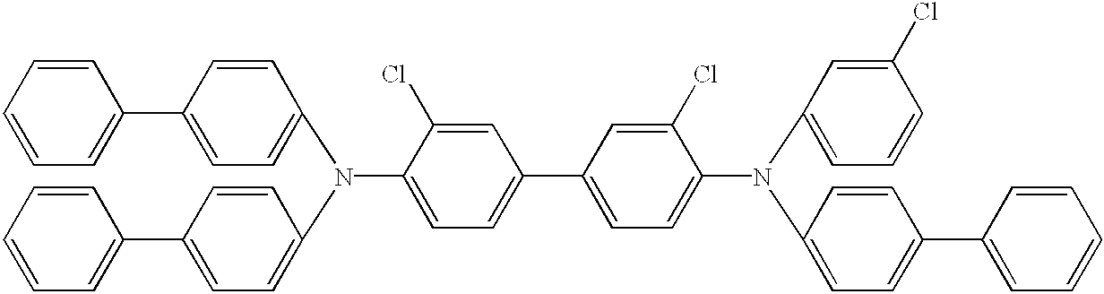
C1=C(Cl)C(N(C2=CC=C(C3=CC=CC=C3)C=C2)C2=CC=C(C3=CC=CC=C3)C=C2)=CC=C1C1=CC=C(N(C2=CC=CC(Cl)=C2)C2=CC=C(C3=CC=CC=C3)C=C2)C(Cl)=C1
